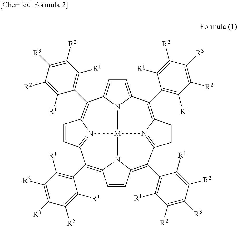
C12=C(C3=C([R1])C([R2])=C([R3])C([R2])=C3[R1])C3=N4C(=C(C5=C([R1])C([R2])=C([R3])C([R2])=C5[R1])C5=CC=C6N5[M]45N1C(=C(C1=C([R1])C([R2])=C([R3])C([R2])=C1[R1])C1=N5C(=C6C4=C([R1])C([R2])=C([R3])C([R2])=C4[R1])C=C1)C=C2)C=C3
